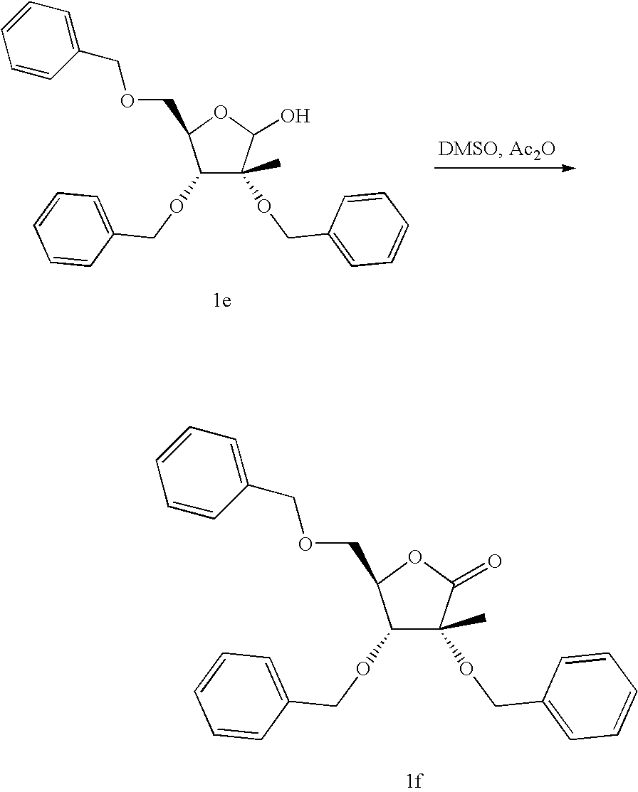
C1(OCC2=CC=CC=C2)C(OCC2=CC=CC=C2)(C)C(O)OC1COCC1=CC=CC=C1.C1(OCC2=CC=CC=C2)C(OCC2=CC=CC=C2)(C)C(=O)OC1COCC1=CC=CC=C1
